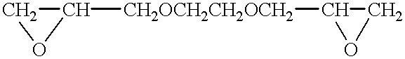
C1OC1[CH2OCH2CH2OCH2]C1OC1
